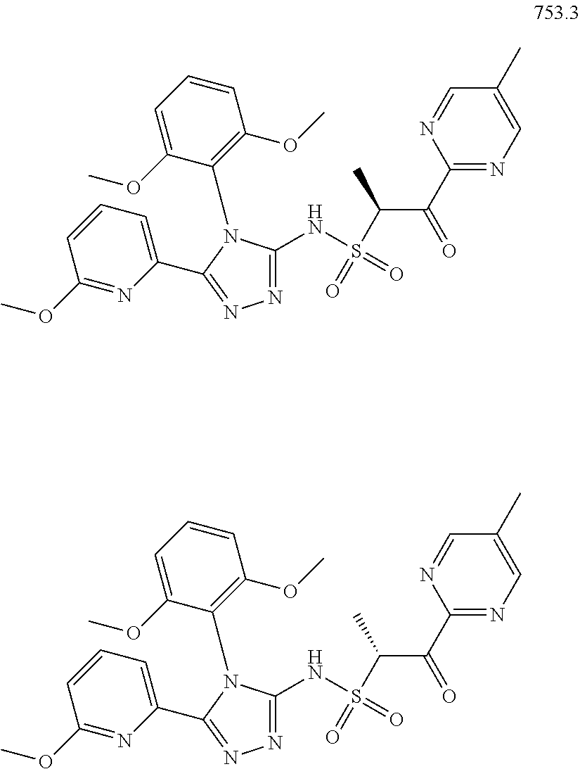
N(S(C(C(C1=NC=C(C)C=N1)=O)C)(=O)=O)C1=NN=C(C2=CC=CC(OC)=N2)N1C1=C(OC)C=CC=C1OC.N(S(C(C(C1=NC=C(C)C=N1)=O)C)(=O)=O)C1=NN=C(C2=CC=CC(OC)=N2)N1C1=C(OC)C=CC=C1OC
